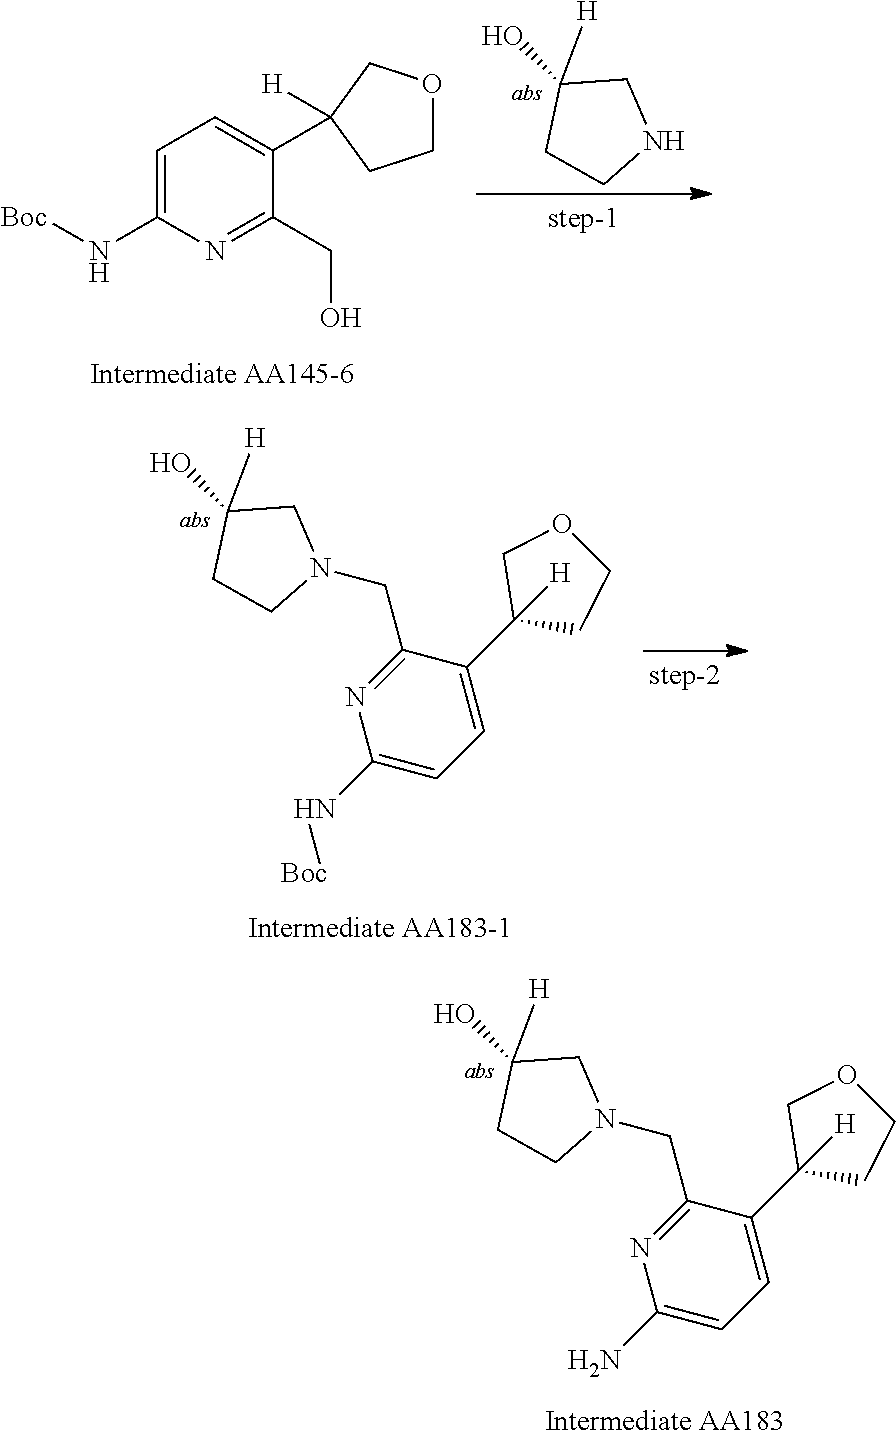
C1(CO)=NC(N[Boc])=CC=C1C1([H])COCC1.C1([H])(O)CCNC1.C1([H])(O)CCN(CC2=NC(N[Boc])=CC=C2C2([H])CCOC2)C1.C1([H])(O)CCN(CC2=NC(N)=CC=C2C2([H])CCOC2)C1
